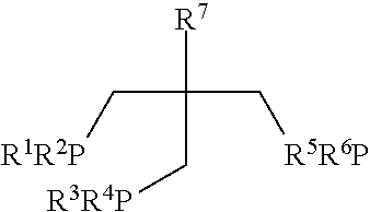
[R7]C(C[R5R6P])(C[R1R2P])C[R3R4P]
